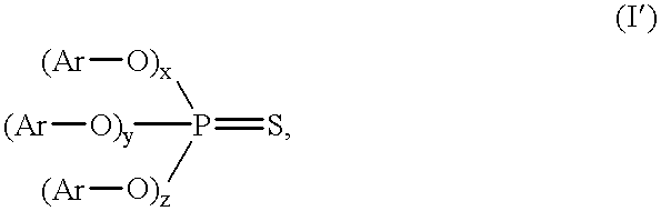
[O)y](P(=S)([O)x][(Ar])[O)z][(Ar])[(Ar]
